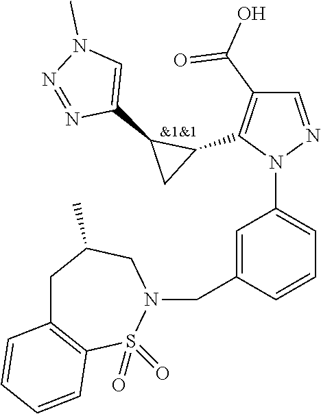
C1C2=C(S(=O)(=O)N(CC3=CC(N4N=CC(C(O)=O)=C4C4C(C5=CN(C)N=N5)C4)=CC=C3)CC1C)C=CC=C2
